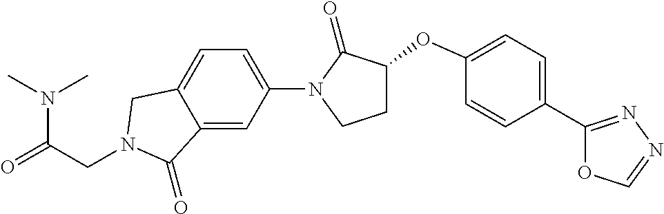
N(C(=O)CN1CC2=CC=C(N3C(=O)C(OC4=CC=C(C5=NN=CO5)C=C4)CC3)C=C2C1=O)(C)C
